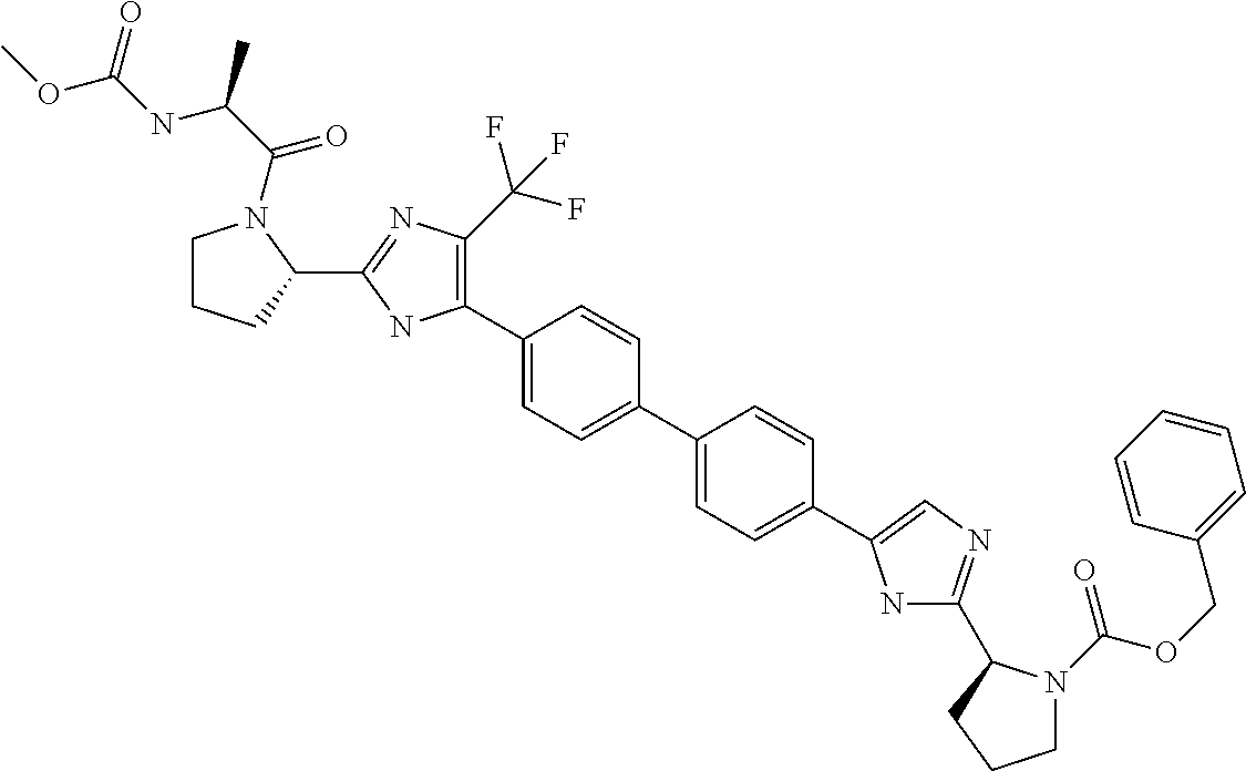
C1CCC(C2=NC(C(F)(F)F)=C(C3=CC=C(C4=CC=C(C5=CN=C(C6N(C(OCC7=CC=CC=C7)=O)CCC6)N5)C=C4)C=C3)N2)N1C(C(NC(OC)=O)C)=O
